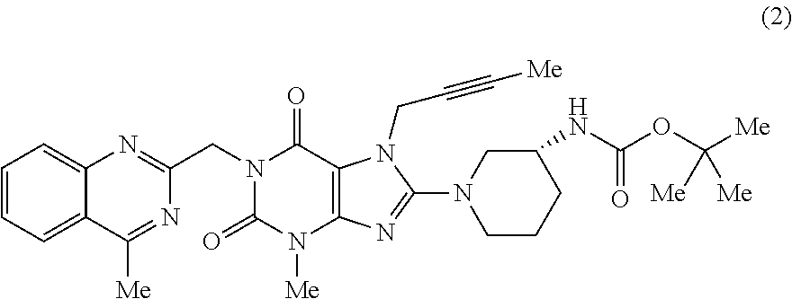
C1=CC=C2C(=C1)N=C(CN1C(=O)C3=C(N([Me])C1=O)N=C(N1CC(NC(OC([Me])([Me])[Me])=O)CCC1)N3CC#C[Me])N=C2[Me]
